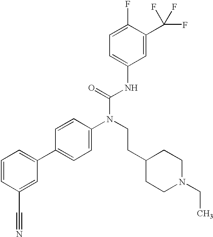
C1=CC(C#N)=CC(C2=CC=C(N(CCC3CCN(CC)CC3)C(=O)NC3=CC=C(F)C(C(F)(F)F)=C3)C=C2)=C1
